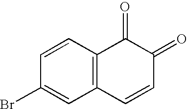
C1(Br)=CC2=C(C=C1)C(=O)C(=O)C=C2
